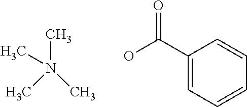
C1(C(O)=O)=CC=CC=C1.CN(C)(C)C
